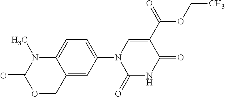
C12=CC(N3C(=O)NC(=O)C(C(OCC)=O)=C3)=CC=C1N(C)C(=O)OC2
